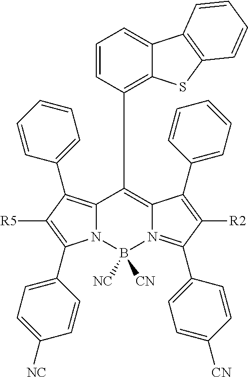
N12C(=C(C3=CC=CC=C3)C([R5])=C1C1=CC=C([NC])C=C1)C(C1=C3C(=CC=C1)C1=C(S3)C=CC=C1)=C1N(=C(C3=CC=C([CN])C=C3)C([R2])=C1C1=CC=CC=C1)B2([NC])[CN]
